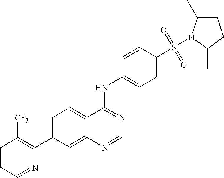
C1=CC=NC(C2=CC=C3C(=C2)N=CN=C3NC2=CC=C(S(=O)(=O)N3C(C)CCC3C)C=C2)=C1[CF3]
